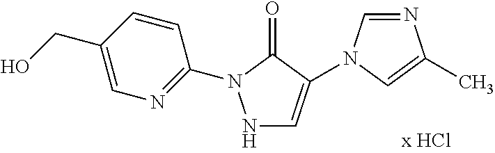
N1C=C(N2C=NC(C)=C2)C(=O)N1C1=NC=C(CO)C=C1
